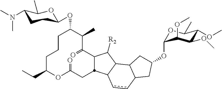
C1CCC(CC)OC(=O)CC2C(C(=O)C(C)C1OC1CCC(N(C)C)C(C)O1)C([R2])C1C2ccC2C1CC(OC1OC(C)C(OC)C(OC)C1OC)C2
